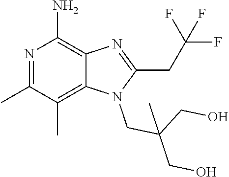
C1(CC(F)(F)F)=NC2=C(N)N=C(C)C(C)=C2N1CC(CO)(C)CO
